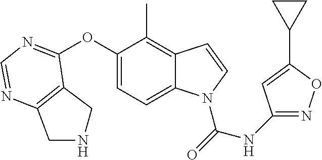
C12=C(C(OC3=CC=C4C(=C3C)C=CN4C(=O)NC3=NOC(C4CC4)=C3)=NC=N1)CNC2
